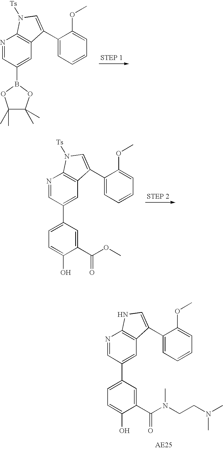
C1(C)(C)C(C)(C)OB(C2=CC3=C(N=C2)N([Ts])C=C3C2=CC=CC=C2OC)O1.C1(C2=CC3=C(N=C2)N([Ts])C=C3C2=CC=CC=C2OC)=CC=C(O)C(C(OC)=O)=C1.C1(C2=CC3=C(N=C2)NC=C3C2=CC=CC=C2OC)=CC=C(O)C(C(N(CCN(C)C)C)=O)=C1
